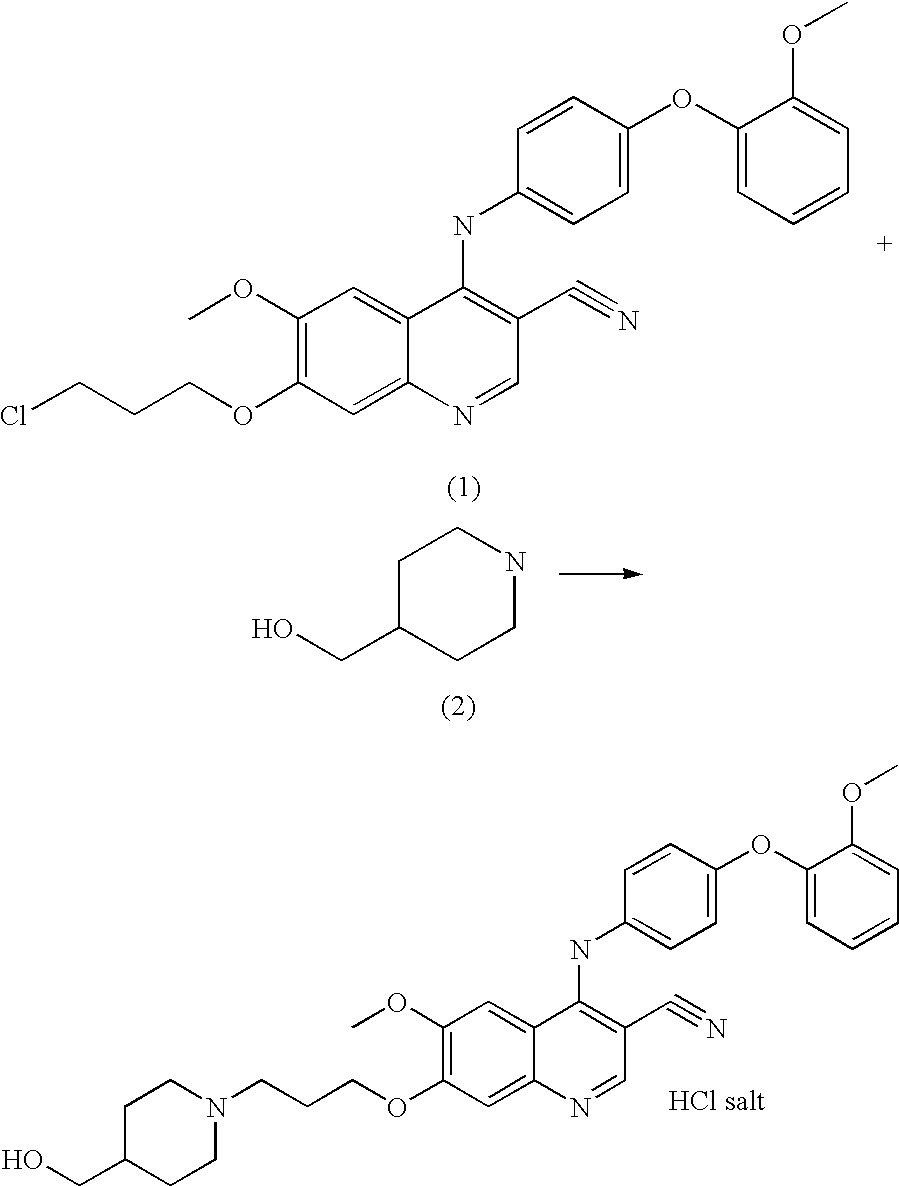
C1(OC)=C(OCCCCl)C=C2C(=C1)C(NC1=CC=C(OC3=CC=CC=C3OC)C=C1)=C(C#N)C=N2.C1C(CO)CCNC1.C1(OC)=C(OCCCN2CCC(CO)CC2)C=C2C(=C1)C(NC1=CC=C(OC3=CC=CC=C3OC)C=C1)=C(C#N)C=N2
